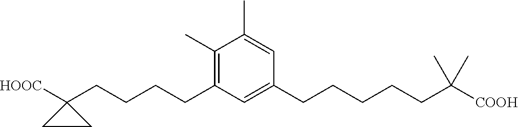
C1(C)=CC(CCCCCC(C)(C)[COOH])=CC(CCCCC2([HOOC])CC2)=C1C
